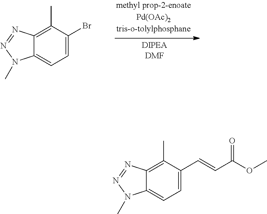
C1=C(Br)C(C)=C2C(=C1)N(C)N=N2.C1=C(C=CC(=O)OC)C(C)=C2C(=C1)N(C)N=N2
